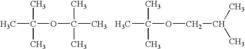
CC(OC(C)(C)C)(C)C.CC(OCC(C)C)(C)C
